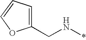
C(N*)C1=CC=CO1
